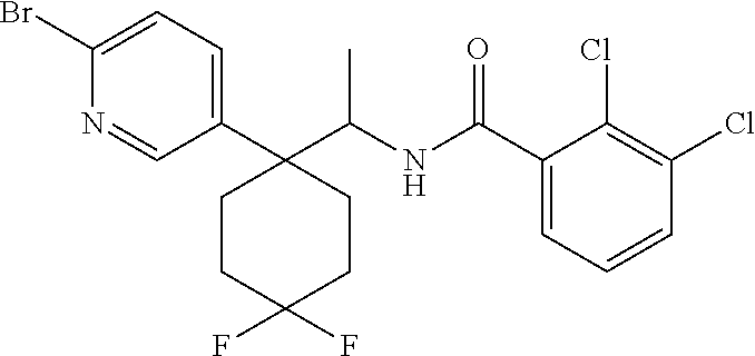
C1(C2(C(NC(C3=CC=CC(Cl)=C3Cl)=O)C)CCC(F)(F)CC2)=CC=C(Br)N=C1
